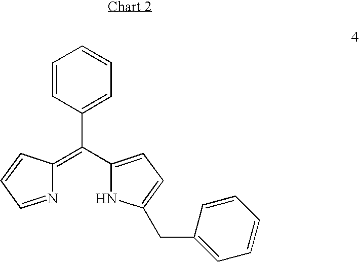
C1=CC(C(=C2N=CC=C2)C2=CC=C(CC3=CC=CC=C3)N2)=CC=C1
